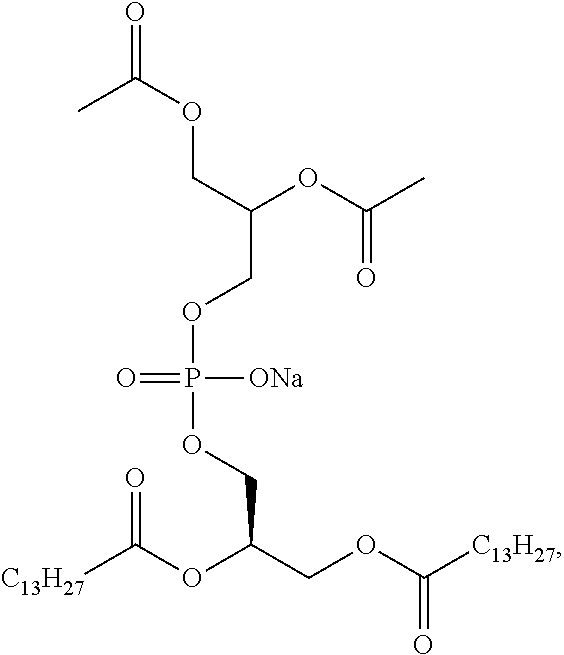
C(C(OC(C)=O)COP(OCC(COC([C13H27])=O)OC([C13H27])=O)([ONa])=O)OC(=O)C
